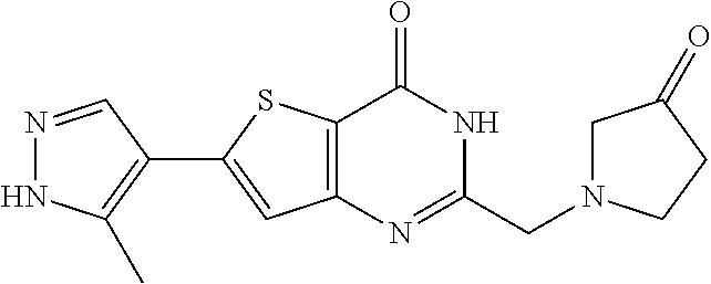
N1=CC(C2=CC3=C(S2)C(=O)NC(CN2CC(=O)CC2)=N3)=C(C)N1
